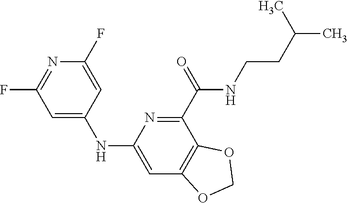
C1=C(NC2=CC3=C(C(C(NCCC(C)C)=O)=N2)OCO3)C=C(F)N=C1F
